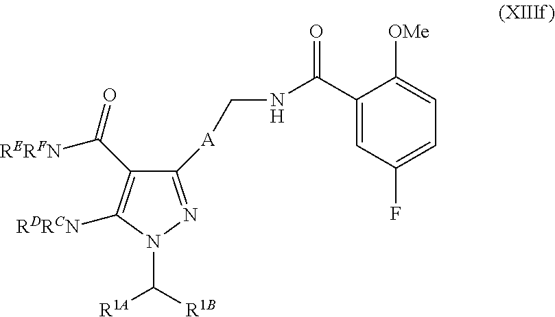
C1([A]CNC(C2=CC(F)=CC=C2[OMe])=O)=NN(C([R1A])[R1B])C([RDRCN])=C1C(=O)[RERFN]
